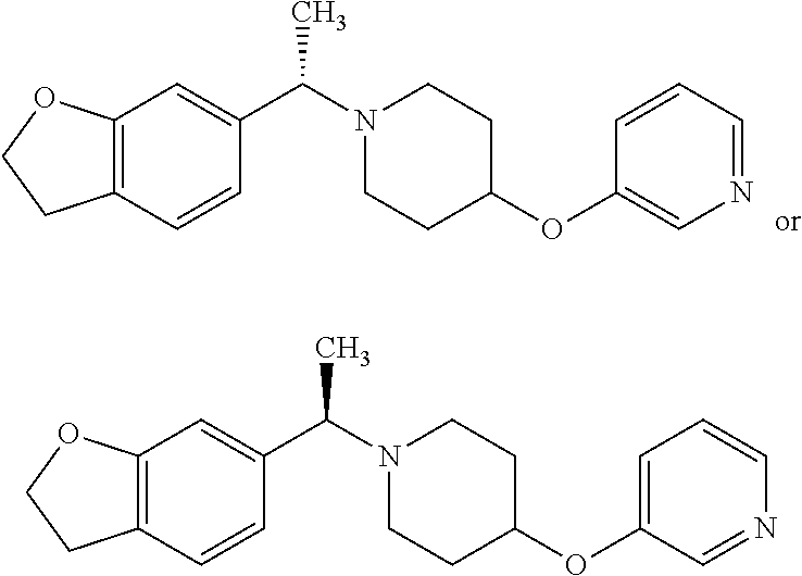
C12=C(OCC1)C=C(C(N1CCC(OC3=CN=CC=C3)CC1)C)C=C2.C12=C(OCC1)C=C(C(N1CCC(OC3=CC=CN=C3)CC1)C)C=C2
